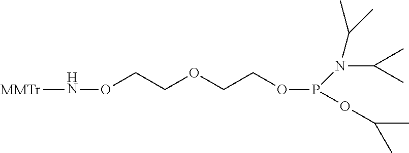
[MMTr]NOCCOCCOP(N(C(C)C)C(C)C)OC(C)C
